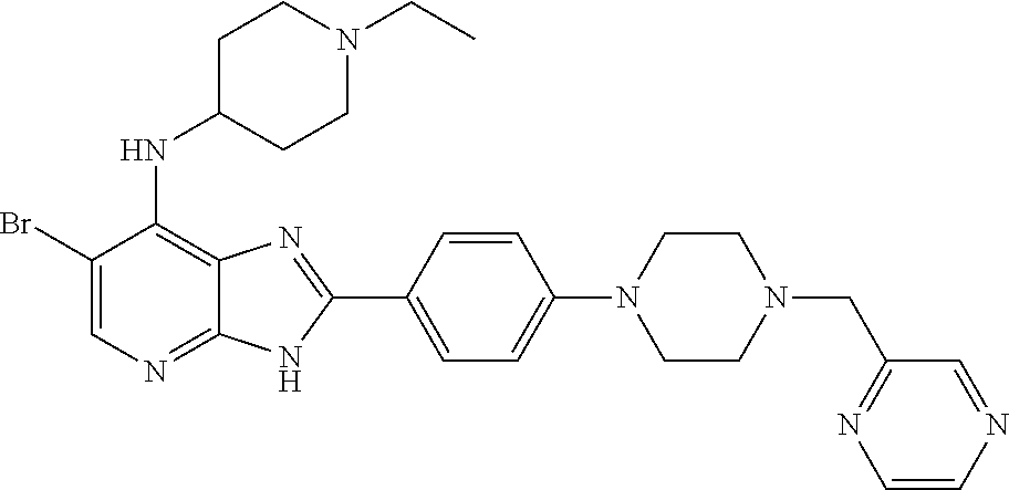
C1(Br)=CN=C2C(=C1NC1CCN(CC)CC1)N=C(C1=CC=C(N3CCN(CC4=NC=CN=C4)CC3)C=C1)N2
